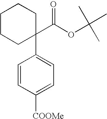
C1=CC([COOMe])=CC=C1C1(C(OC(C)(C)C)=O)CCCCC1
